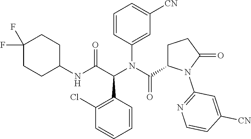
C1(Cl)=C(C(C(NC2CCC(F)(F)CC2)=O)N(C(=O)C2CCC(=O)N2C2=NC=CC([CN])=C2)C2=CC([CN])=CC=C2)C=CC=C1
